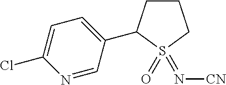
N1=CC(C2CCCS2(=O)=N[CN])=CC=C1Cl
